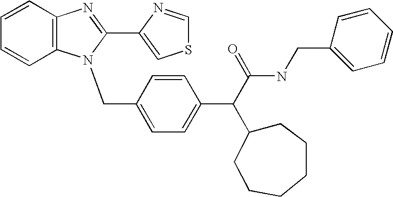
C1=CC=CC2=C1N=C(C1=CSC=N1)N2CC1=CC=C(C(C2CCCCCC2)C(NCC2=CC=CC=C2)=O)C=C1
